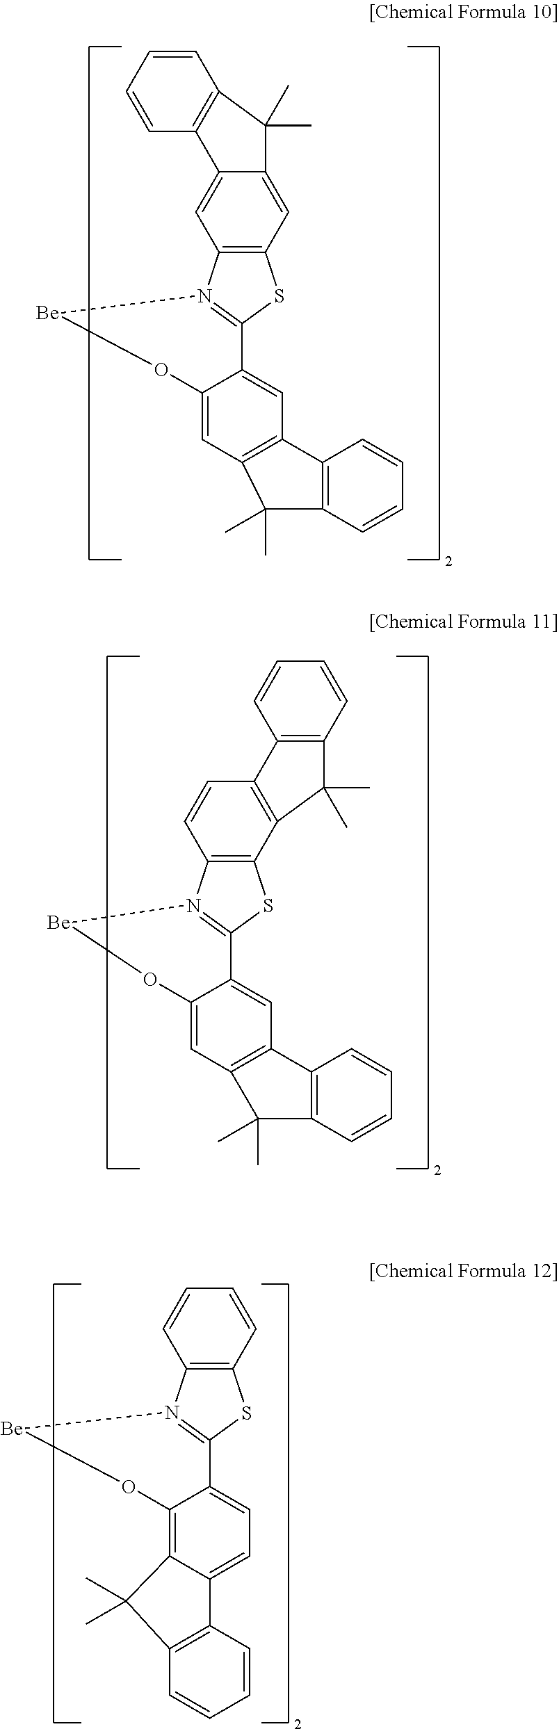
C12=C(C=C3C(=C1)C1=C(C=CC=C1)C3(C)C)SC1=N2[Be]OC2=CC3=C(C=C12)C1=C(C3(C)C)C=CC=C1.C12=C(C=CC=C1)SC1=N2[Be]OC2=C3C(=CC=C12)C1=C(C=CC=C1)C3(C)C.C12=C(C3=C(C=C1)C1=C(C=CC=C1)C3(C)C)SC1=N2[Be]OC2=CC3=C(C=C12)C1=C(C3(C)C)C=CC=C1
